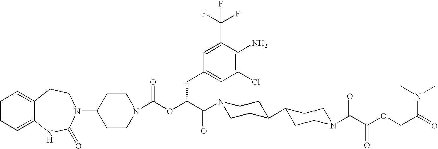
C12=CC=CC=C1NC(=O)N(C1CCN(C(OC(C(=O)N3CCC(C4CCN(C(C(OCC(=O)N(C)C)=O)=O)CC4)CC3)CC3=CC(Cl)=C(N)C(C(F)(F)F)=C3)=O)CC1)CC2
